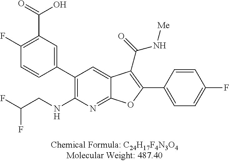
C1(C2=CC(C(=O)O)=C(F)C=C2)=C(NCC(F)F)N=C2C(=C1)C(C(=O)N[Me])=C(C1=CC=C(F)C=C1)O2
